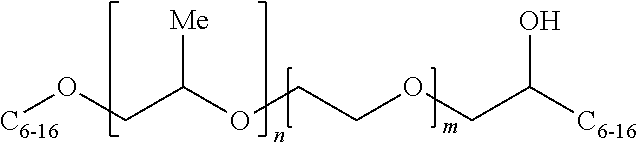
[C6-16]OCC(OCCOCC([C6-16])O)[Me]
